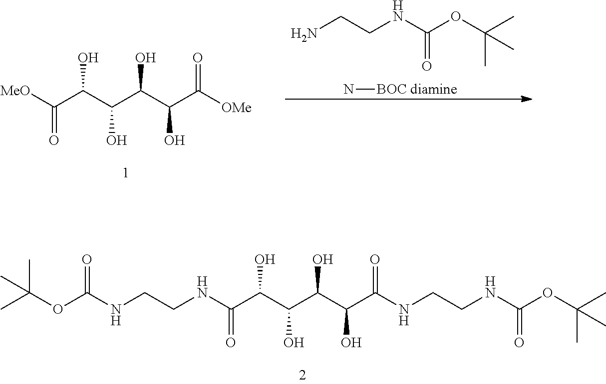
N(C(C(C(C(C(C(NCCNC(OC(C)(C)C)=O)=O)O)O)O)O)=O)CCNC(OC(C)(C)C)=O.[MeO]C(C(C(C(C(C([OMe])=O)O)O)O)O)=O.NCCNC(OC(C)(C)C)=O.N[BOC diamine]
